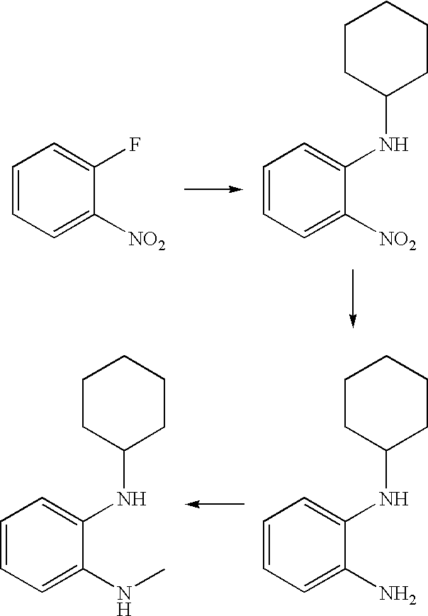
C1=CC=C([NO2])C(F)=C1.C1=CC=C([NO2])C(NC2CCCCC2)=C1.C1=CC=C(N)C(NC2CCCCC2)=C1.C1=CC=C(NC)C(NC2CCCCC2)=C1
